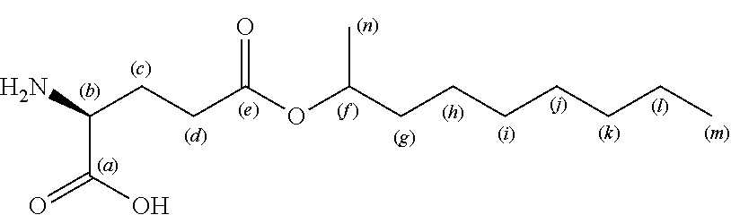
C(C(N)CCC(OC(CCCCCCC)C)=O)(O)=O.[(l)]
